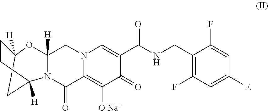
C12([H])OC3([H])N(C([H])(CC1)C2)C(=O)C1=C([O-Na+])C(=O)C(C(NCC2=C(F)C=C(F)C=C2F)=O)=CN1C3
